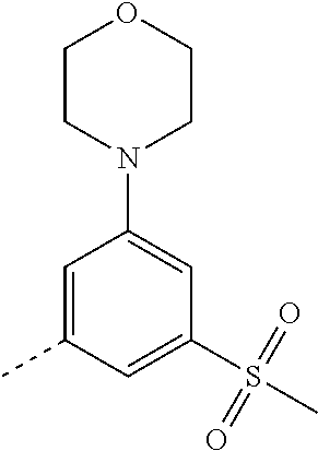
C1=C(C)C=C(S(=O)(=O)C)C=C1N1CCOCC1
